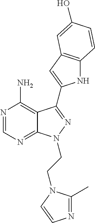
N1=CN=C2C(=C1N)C(C1=CC3=C(N1)C=CC(O)=C3)=NN2CCN1C(C)=NC=C1
